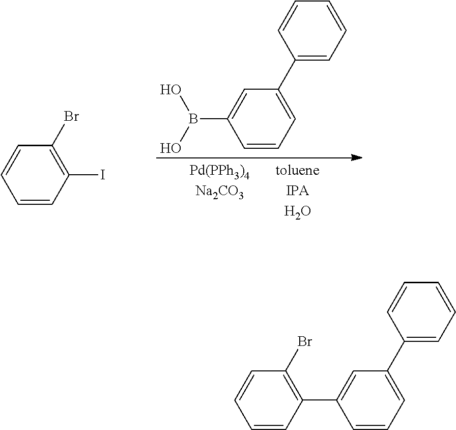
C1=CC(I)=C(Br)C=C1.C1=CC=C(C2=CC=CC=C2)C=C1B(O)O.C1=CC=C(C2=CC=CC=C2)C=C1C1=C(Br)C=CC=C1
